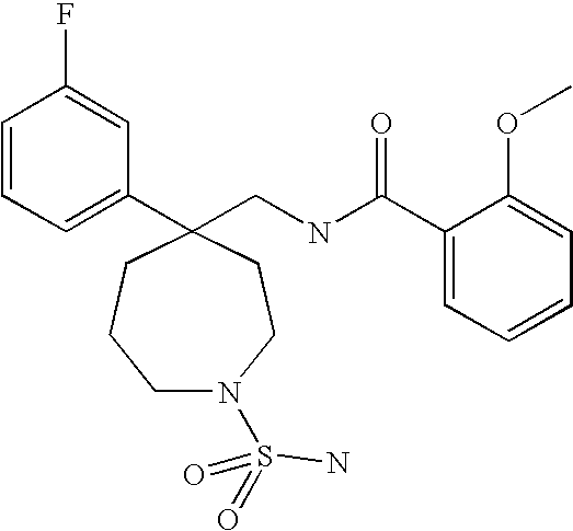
C1(CNC(C2=CC=CC=C2OC)=O)(C2=CC=CC(F)=C2)CCCN(S(=O)(=O)N)CC1
